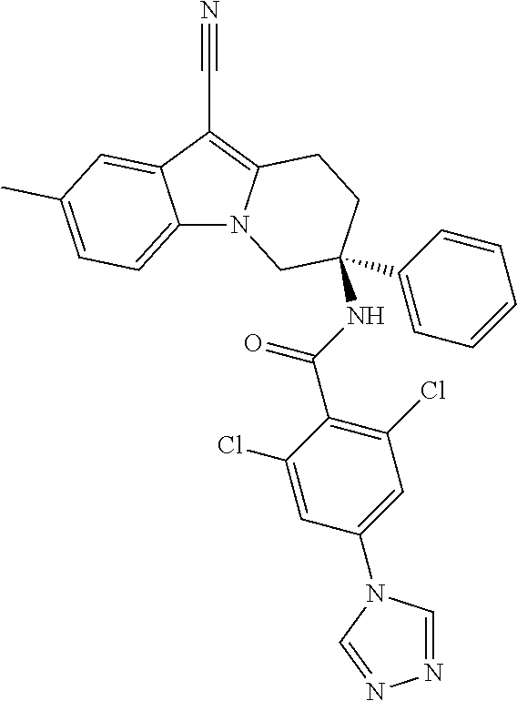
C12=CC=C(C)C=C1C(C#N)=C1N2CC(C2=CC=CC=C2)(NC(C2=C(Cl)C=C(N3C=NN=C3)C=C2Cl)=O)CC1
